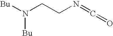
N([Bu])(CCN=C=O)[Bu]
